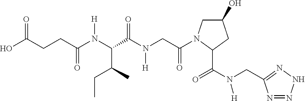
C1(O)CN(C(CN(C(C(N(C(CCC(O)=O)=O)[H])C(C)CC)=O)[H])=O)C(C(N(CC2=NNN=N2)[H])=O)C1
